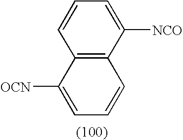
C12=C(C([NCO])=CC=C1)C=CC=C2[OCN]
